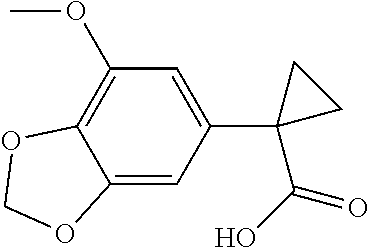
C12=CC(C3(C(O)=O)CC3)=CC(OC)=C1OCO2
